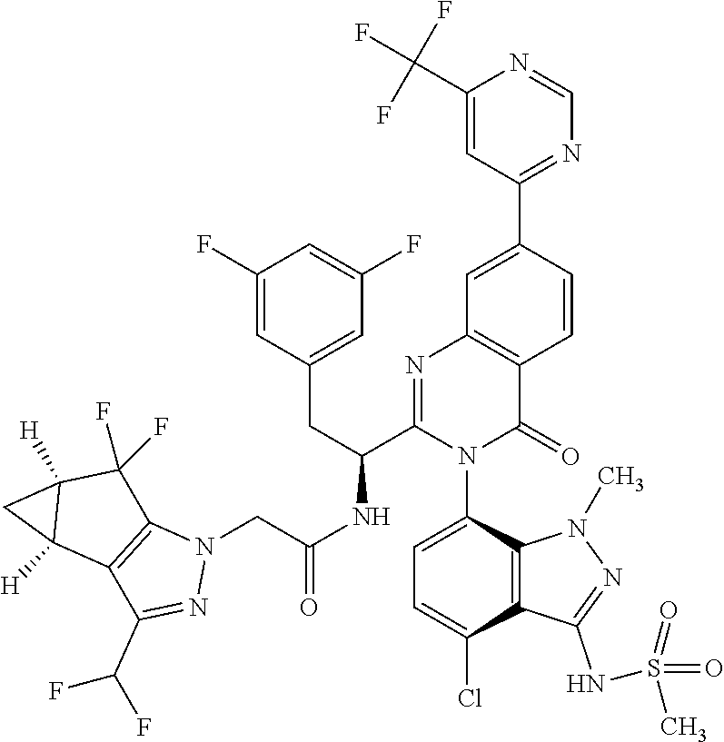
C1(F)=CC(CC(C2=NC3=C(C(=O)N2C2=CC=C(Cl)C4=C2N(C)N=C4NS(=O)(=O)C)C=CC(C2=NC=NC(C(F)(F)F)=C2)=C3)NC(CN2C3=C(C(C(F)F)=N2)C2([H])C([H])(C3(F)F)C2)=O)=CC(F)=C1
